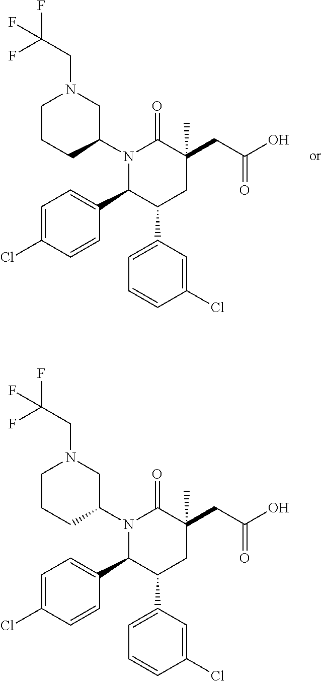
N1(C2CN(CC(F)(F)F)CCC2)C(C2=CC=C(Cl)C=C2)C(C2=CC=CC(Cl)=C2)CC(CC(=O)O)(C)C1=O.N1(C2CN(CC(F)(F)F)CCC2)C(C2=CC=C(Cl)C=C2)C(C2=CC=CC(Cl)=C2)CC(CC(=O)O)(C)C1=O
